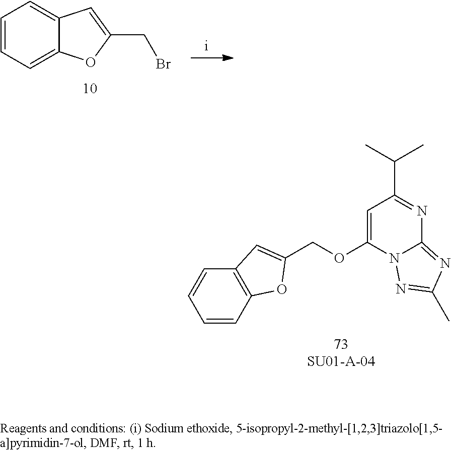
C1=CC=C2C(=C1)C=C(CBr)O2.C12=NC(C)=NN1C(OCC1=CC3=C(C=CC=C3)O1)=CC(C(C)C)=N2
